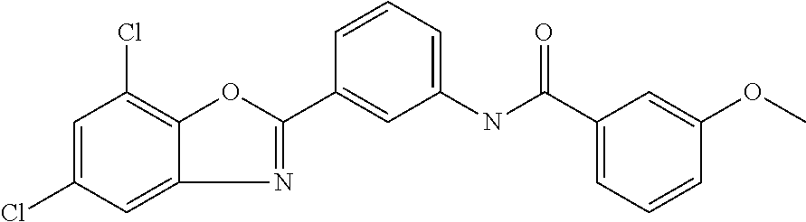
C12=CC(Cl)=CC(Cl)=C1OC(C1=CC(NC(C3=CC=CC(OC)=C3)=O)=CC=C1)=N2
